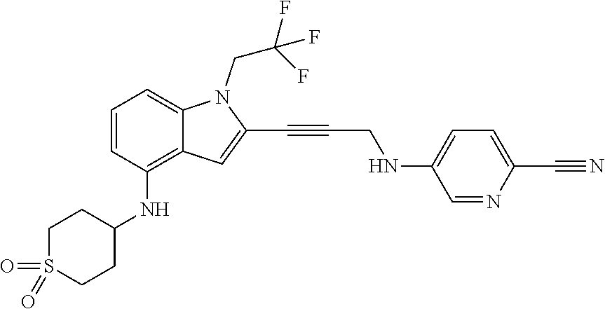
C1=CC(NC2CCS(=O)(=O)CC2)=C2C(=C1)N(CC(F)(F)F)C(C#CCNC1=CC=C(C#N)N=C1)=C2
